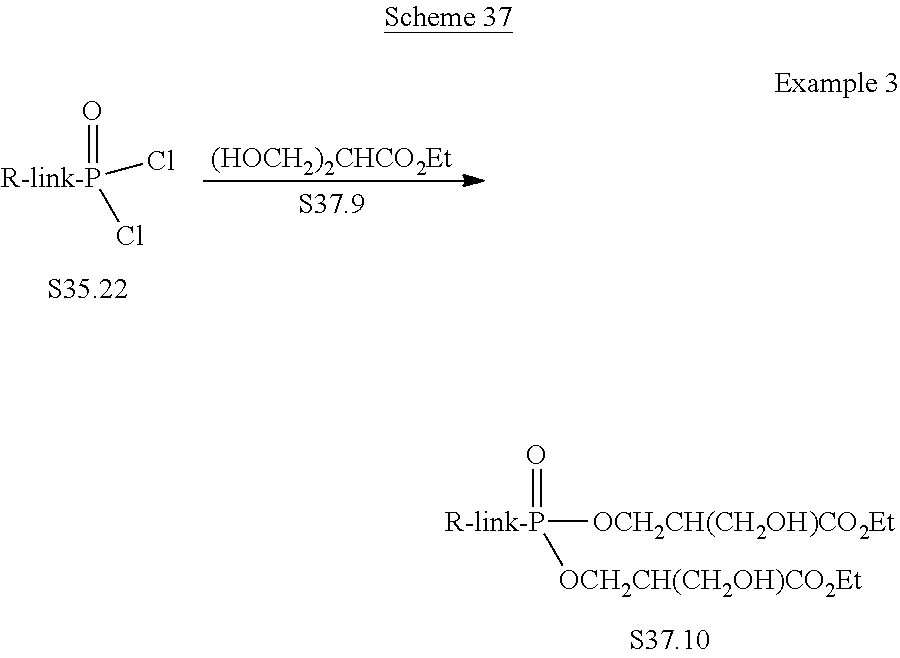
O=[R-link-P]([OCH2CH(CH2OH)CO2Et])[OCH2CH(CH2OH)CO2Et].O=[R-link-P](Cl)Cl.[(HOCH2)2CHCO2Et]
